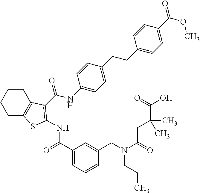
C1C2=C(CCC1)C(C(NC1=CC=C(CCC3=CC=C(C(OC)=O)C=C3)C=C1)=O)=C(NC(C1=CC=CC(CN(C(=O)CC(C)(C)C(=O)O)CCC)=C1)=O)S2
